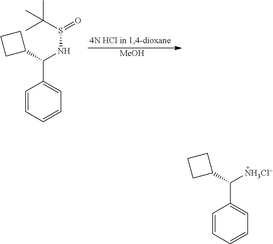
C1=CC=CC=C1C(NS(=O)C(C)(C)C)C1CCC1.[MeOH].C1=CC=CC=C1C([NH3Cl-])C1CCC1
